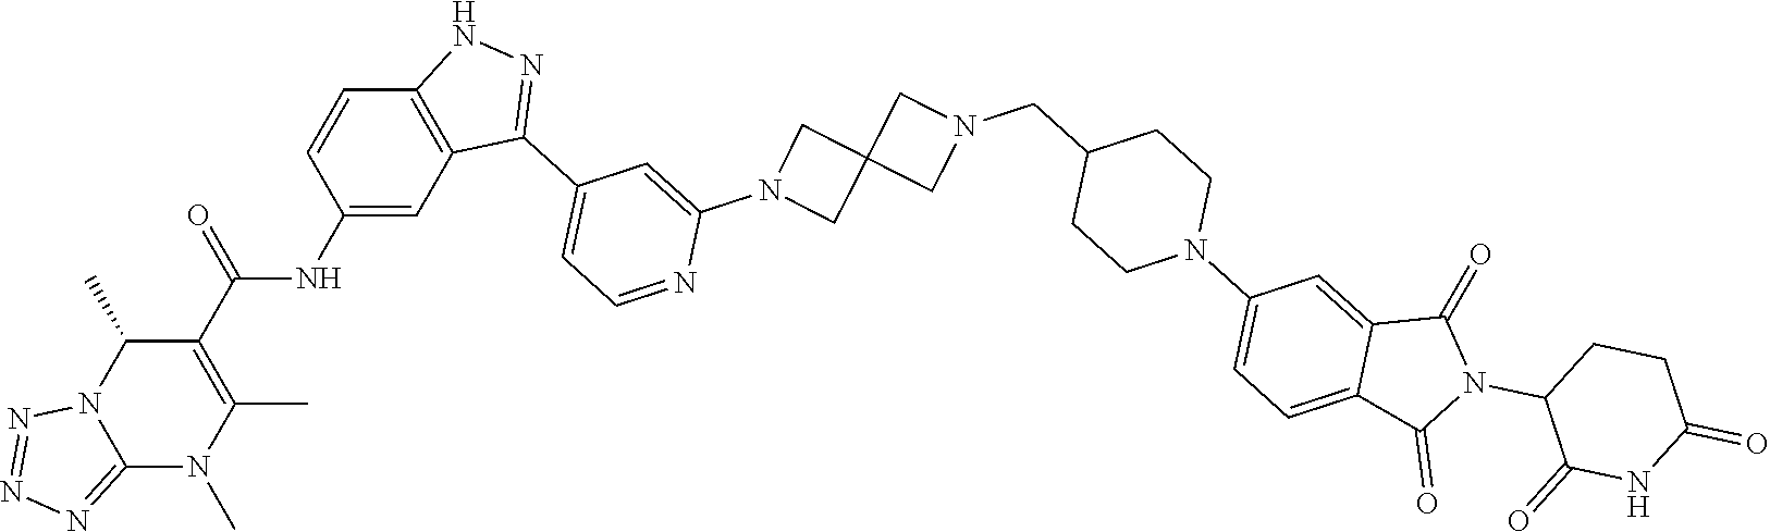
C12=NN=NN1C(C)C(C(=O)NC1=CC3=C(C=C1)NN=C3C1=CC=NC(N3CC4(C3)CN(CC3CCN(C5=CC=C6C(=C5)C(=O)N(C5C(=O)NC(=O)CC5)C6=O)CC3)C4)=C1)=C(C)N2C
